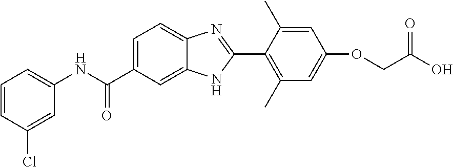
C1=CC(Cl)=CC(NC(C2=CC=C3C(=C2)NC(C2=C(C)C=C(OCC(O)=O)C=C2C)=N3)=O)=C1
